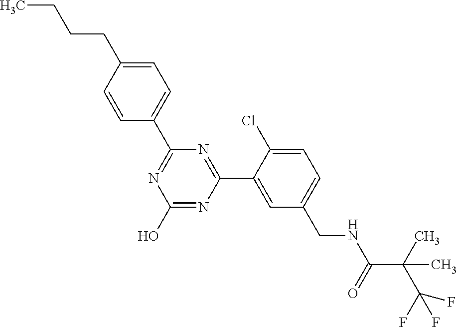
N1=C(C2=CC=C(CCCC)C=C2)N=C(C2=CC(CNC(C(C(F)(F)F)(C)C)=O)=CC=C2Cl)N=C1O
